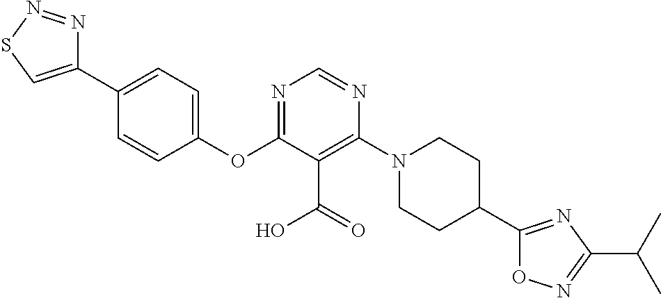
C1(OC2=NC=NC(N3CCC(C4=NC(C(C)C)=NO4)CC3)=C2C(=O)O)=CC=C(C2=CSN=N2)C=C1
